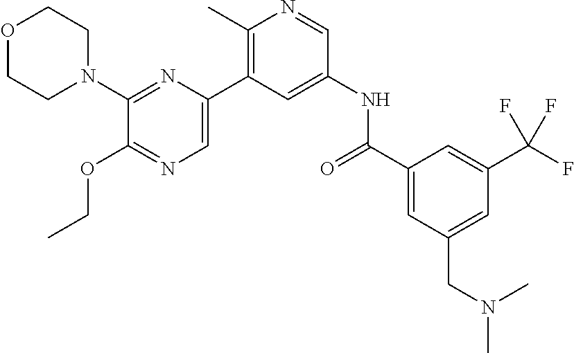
O1CCN(C2=NC(C3=C(C)N=CC(NC(C4=CC(CN(C)C)=CC(C(F)(F)F)=C4)=O)=C3)=CN=C2OCC)CC1
